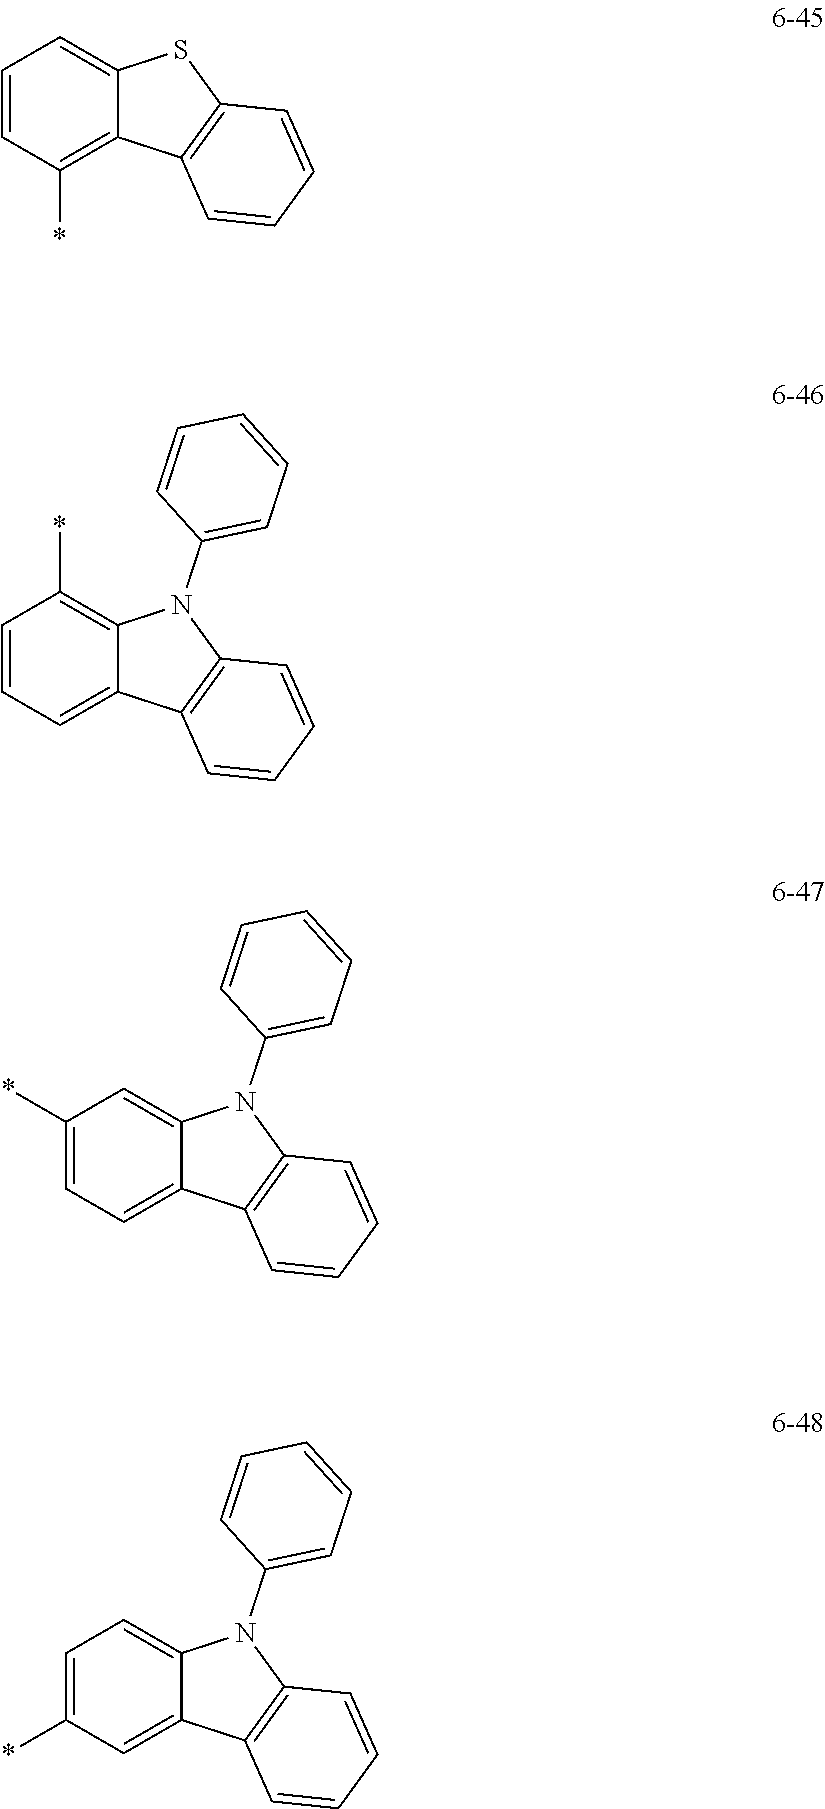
C1=CC(*)=C2C(=C1)SC1=C2C=CC=C1.C1=CC=C2C(=C1*)N(C1=CC=CC=C1)C1=C2C=CC=C1.C1(*)=CC=C2C(=C1)N(C1=CC=CC=C1)C1=C2C=CC=C1.C1=C(*)C=C2C(=C1)N(C1=CC=CC=C1)C1=C2C=CC=C1
